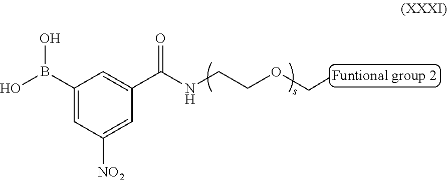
C1(B(O)O)=CC([NO2])=CC(C(=O)NCCOCC)=C1
